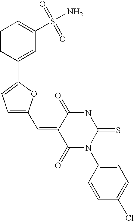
C1=C(C=C2C(=O)N(C3=CC=C(Cl)C=C3)C(=S)NC2=O)OC(C2=CC(S(N)(=O)=O)=CC=C2)=C1
